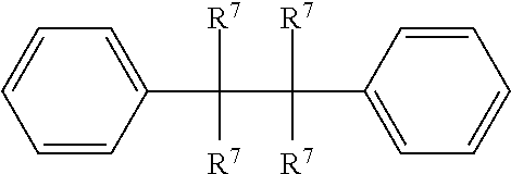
C1=CC(C(C(C2=CC=CC=C2)([R7])[R7])([R7])[R7])=CC=C1
